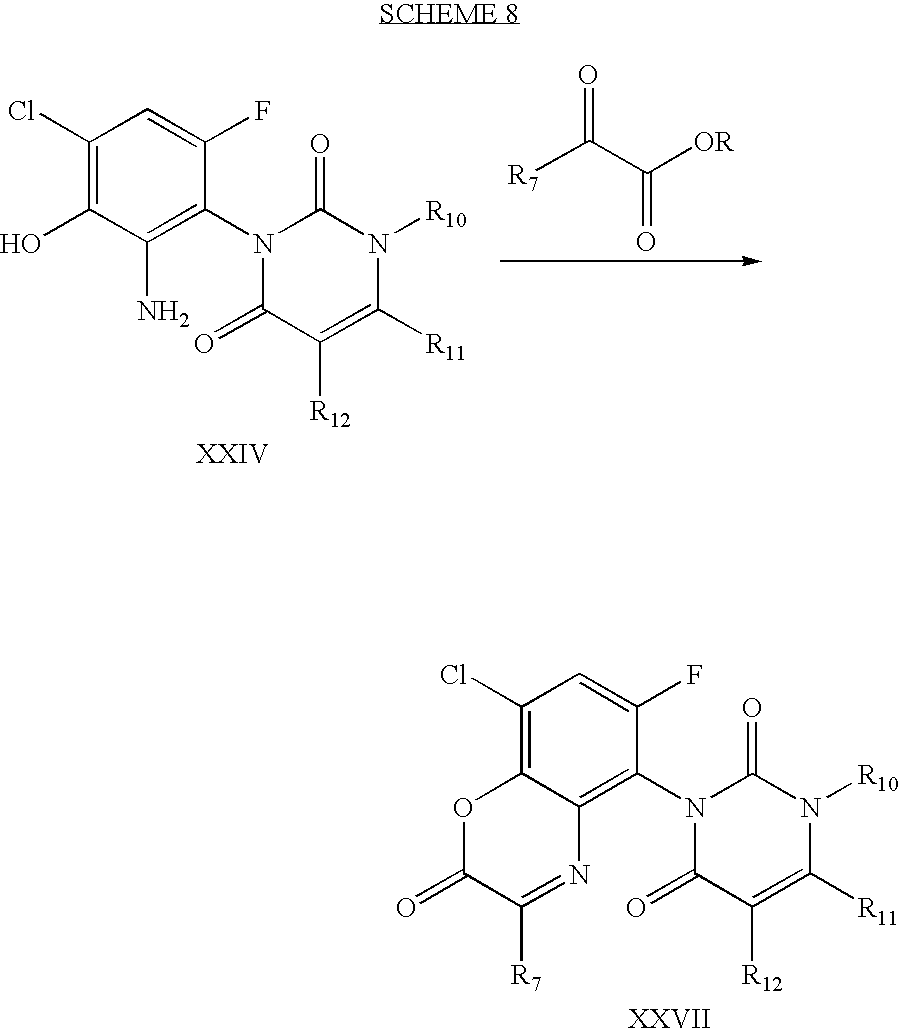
C1(Cl)=C2C(=C(N3C(=O)C([R12])=C([R11])N([R10])C3=O)C(F)=C1)N=C([R7])C(=O)O2.C1(Cl)=C(O)C(N)=C(N2C(=O)C([R12])=C([R11])N([R10])C2=O)C(F)=C1.[R7]C(C([OR])=O)=O
